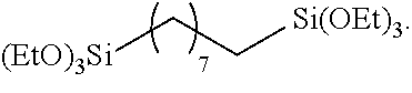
[(EtO)3Si]CC[Si(OEt)3]
